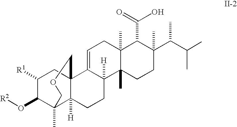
C1([R1])C(O[R2])C2(C)C3([H])C(C1)(C1=CCC4(C)C(C)(C1([H])CC3)CCC(C(C(C)C)C)(C)C4C(=O)O)COC2
